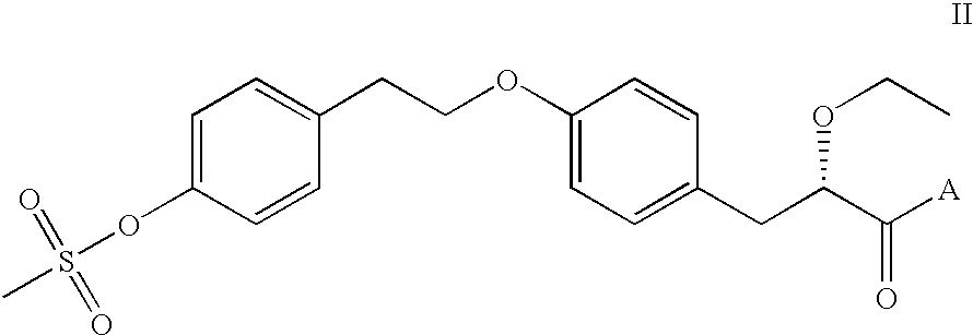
CS(=O)(=O)OC1=CC=C(CCOC2=CC=C(CC(C([A])=O)OCC)C=C2)C=C1
